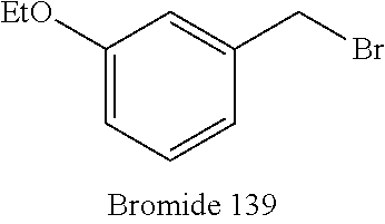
C1([OEt])=CC=CC(CBr)=C1
